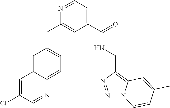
C1=C(Cl)C=NC2=CC=C(CC3=CC(C(NCC4=C5N(N=N4)C=CC(C)=C5)=O)=CC=N3)C=C12
